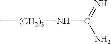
C[(CH2)3]NC(=N)N
